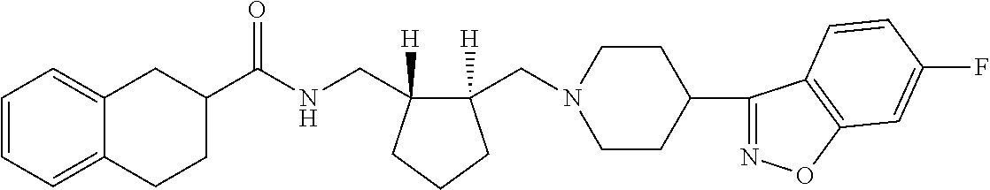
C12=CC=CC=C1CCC(C(NCC1([H])C(CN3CCC(C4=NOC5=C4C=CC(F)=C5)CC3)([H])CCC1)=O)C2
